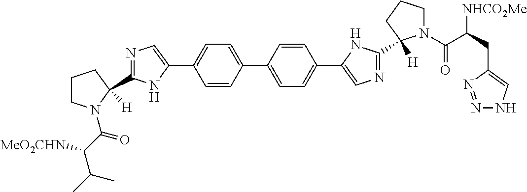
C1=CC(C2=CC=C(C3=CN=C(C4([H])N(C(C(C(C)C)[MeO2CHN])=O)CCC4)N3)C=C2)=CC=C1C1=CN=C(C2([H])N(C(C(CC3=CNN=N3)[NHCO2Me])=O)CCC2)N1
